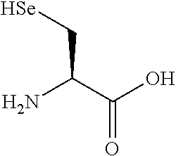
NC(C(O)=O)C[Se]
